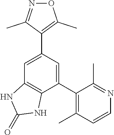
C1(C2=CC(C3=C(C)ON=C3C)=CC3=C2NC(=O)N3)=C(C)C=CN=C1C
